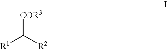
[R1]C([R2])[COR3]
